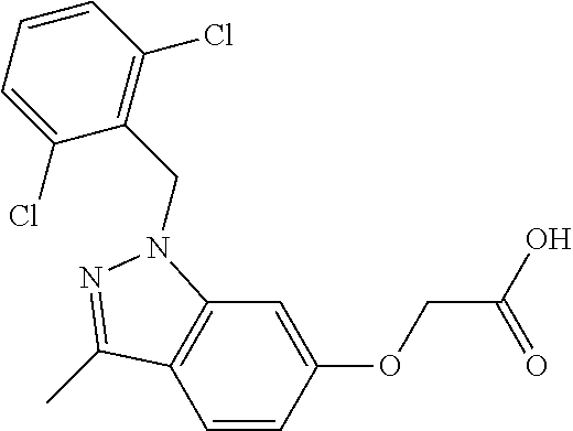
C1=CC(OCC(O)=O)=CC2=C1C(C)=NN2CC1=C(Cl)C=CC=C1Cl
